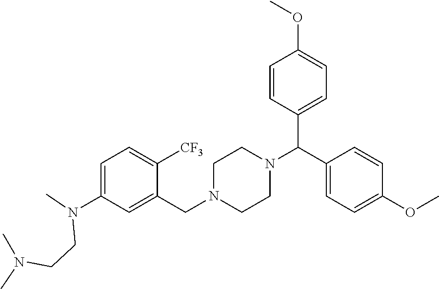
C1=C(N(C)CCN(C)C)C=C(CN2CCN(C(C3=CC=C(OC)C=C3)C3=CC=C(OC)C=C3)CC2)C([CF3])=C1
